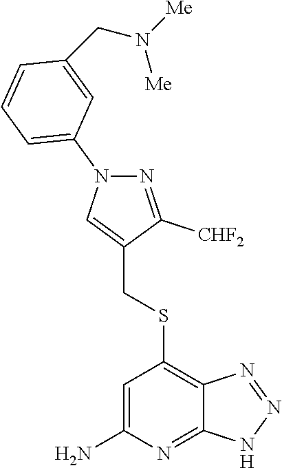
S(C1=C2C(=NC(N)=C1)NN=N2)CC1=CN(C2=CC=CC(CN([Me])[Me])=C2)N=C1[CHF2]
